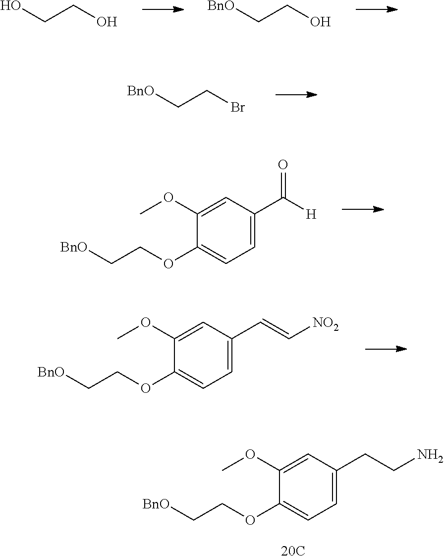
C(CO)O.C(CO)[BnO].C(CBr)[BnO].C(COC1=CC=C(C([H])=O)C=C1OC)[BnO].C(COC1=CC=C(C=C[NO2])C=C1OC)[BnO].C(COC1=CC=C(CCN)C=C1OC)[BnO]
